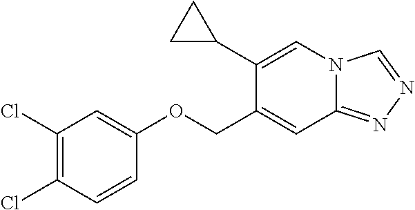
C1(Cl)=C(Cl)C=CC(OCC2=CC3=NN=CN3C=C2C2CC2)=C1
